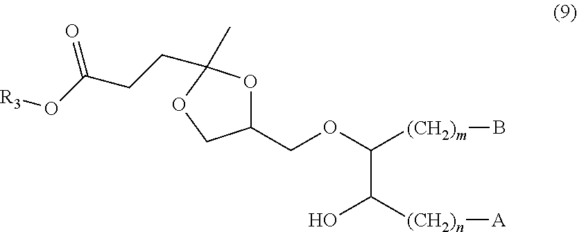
C1(COC([(CH2)m]B)C([(CH2)n][A])O)OC(C)(CCC(O[R3])=O)OC1
